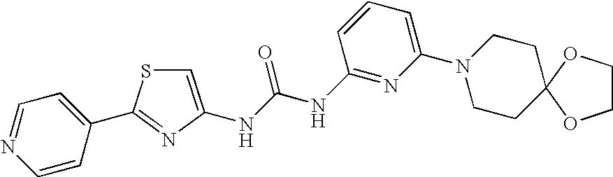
C1=CC(C2=NC(NC(NC3=NC(N4CCC5(CC4)OCCO5)=CC=C3)=O)=CS2)=CC=N1
